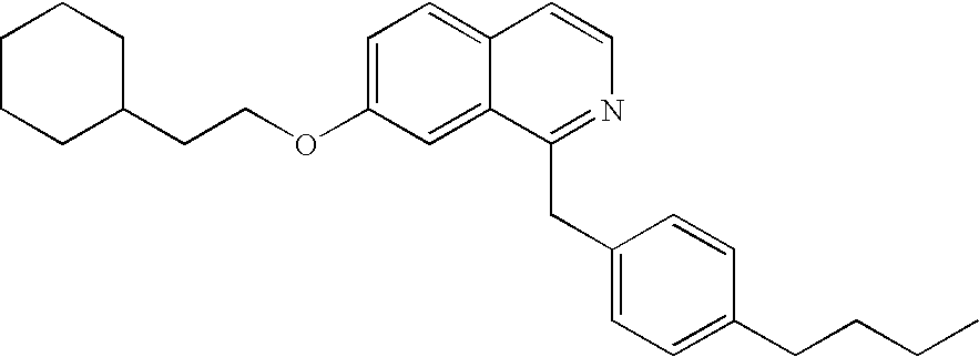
C1CCC(CCOC2=CC=C3C(=C2)C(CC2=CC=C(CCCC)C=C2)=NC=C3)CC1
